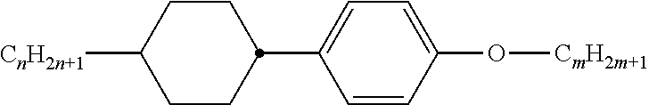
C1(C2CCC([CnH2n+1])CC2)=CC=C(O[CmH2m+1])C=C1
